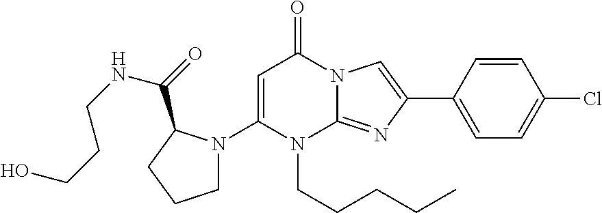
C1(N2CCCC2C(=O)NCCCO)=CC(=O)N2C(=NC(C3=CC=C(Cl)C=C3)=C2)N1CCCCC
